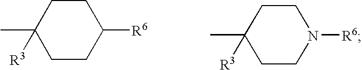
C1CC([R6])CCC1(C)[R3].C1CN([R6])CCC1(C)[R3]
